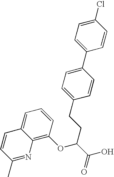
C1(Cl)=CC=C(C2=CC=C(CCC(C(O)=O)OC3=C4C(=CC=C3)C=CC(C)=N4)C=C2)C=C1
